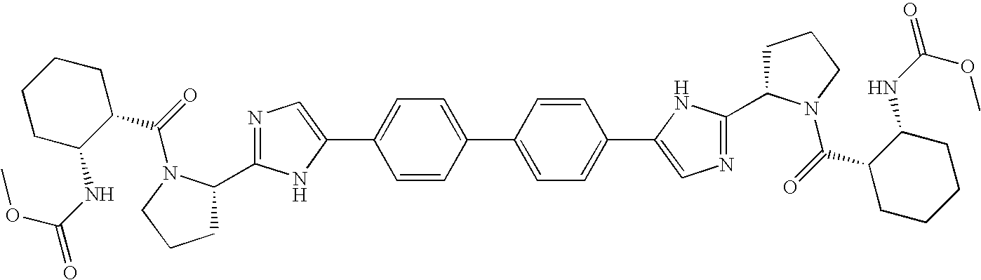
C1(C2=CN=C(C3CCCN3C(=O)C3CCCCC3NC(=O)OC)N2)=CC=C(C2=CC=C(C3=CN=C(C4CCCN4C(=O)C4CCCCC4NC(=O)OC)N3)C=C2)C=C1
